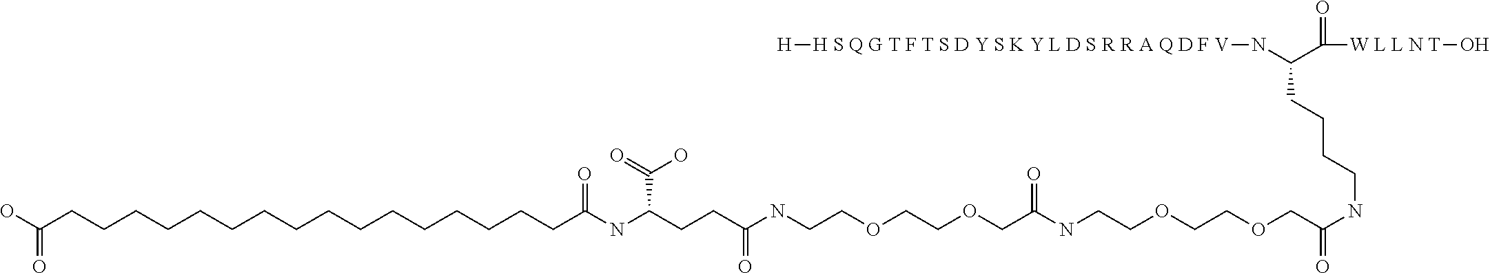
C(NC(COCCOCCNC(COCCOCCNC(CCC(C(O)=O)NC(CCCCCCCCCCCCCCCCC(O)=O)=O)=O)=O)=O)CCCC(N[H S Q G T F T S D Y S K Y L D S R R A Q D F V][H])C([W L L N T]O)=O
